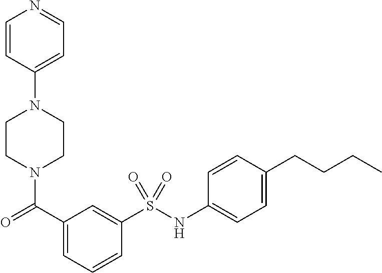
C1CN(C(=O)C2=CC=CC(S(NC3=CC=C(CCCC)C=C3)(=O)=O)=C2)CCN1C1=CC=NC=C1
